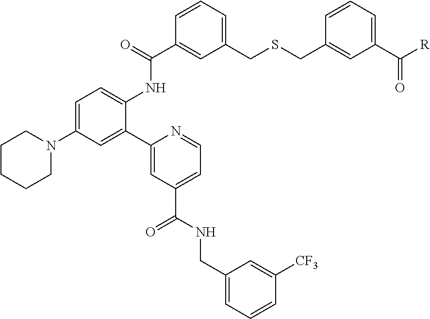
C1CCCN(C2=CC=C(NC(C3=CC(CSCC4=CC(C([R])=O)=CC=C4)=CC=C3)=O)C(C3=CC(C(NCC4=CC=CC([CF3])=C4)=O)=CC=N3)=C2)C1
